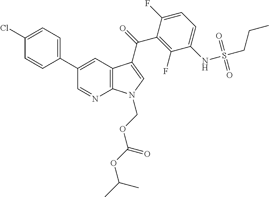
C12=C(C=C(C3=CC=C(Cl)C=C3)C=N1)C(C(=O)C1=C(F)C(NS(CCC)(=O)=O)=CC=C1F)=CN2COC(OC(C)C)=O
